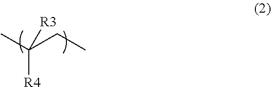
C([R4])(C)(CC)[R3]
